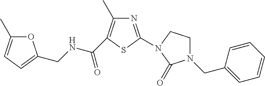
C(NC(=O)C1=C(C)N=C(N2CCN(CC3=CC=CC=C3)C2=O)S1)C1=CC=C(C)O1
